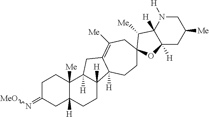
C1C(=N[MeO])CC2([H])C([Me])(C1)C1([H])C([H])(CC2)C2([H])C(=C([Me])CC3(CC2)C([Me])C2([H])C([H])(CC([Me])CN2[H])O3)C1
